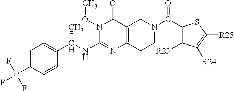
C1=C(C(F)(F)F)C=CC(C(NC2=NC3=C(C(=O)N2OC)CN(C(=O)C2=C([R23])C([R24])=C([R25])S2)CC3)C)=C1
